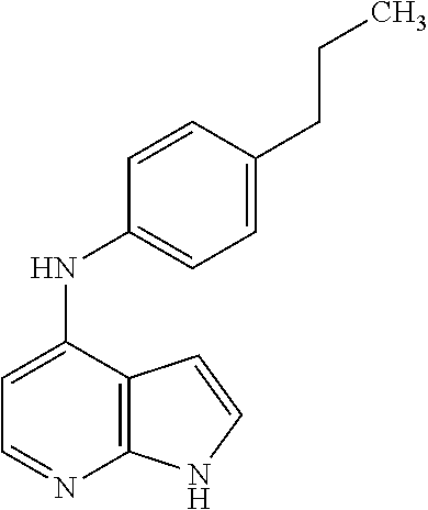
C1=C(NC2=CC=C(CCC)C=C2)C2=C(N=C1)NC=C2
